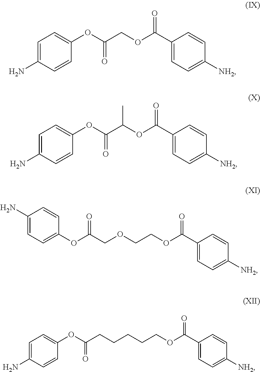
C1=C(N)C=CC(OC(COC(C2=CC=C([NH2])C=C2)=O)=O)=C1.C1=C(N)C=CC(OC(C(OC(C2=CC=C([NH2])C=C2)=O)C)=O)=C1.C1(N)=CC=C(OC(COCCOC(C2=CC=C([NH2])C=C2)=O)=O)C=C1.C1=C(N)C=CC(OC(=O)CCCCCOC(C2=CC=C([NH2])C=C2)=O)=C1
